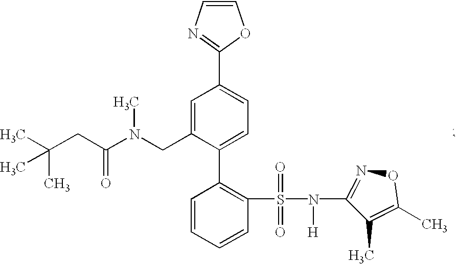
C1=CN=C(C2=CC=C(C3=C(S(N([H])C4=NOC(C)=C4C)(=O)=O)C=CC=C3)C(CN(C(CC(C)(C)C)=O)C)=C2)O1
